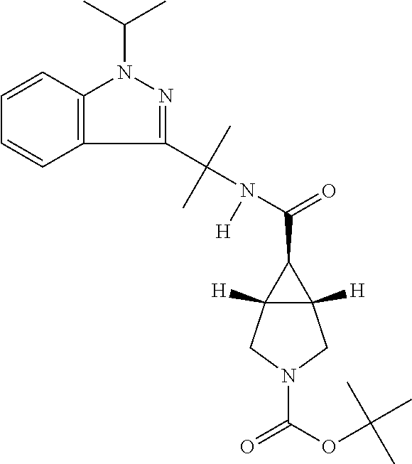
N(C(=O)C1C2([H])C1([H])CN(C(=O)OC(C)(C)C)C2)(C(C1=NN(C(C)C)C2=C1C=CC=C2)(C)C)[H]
